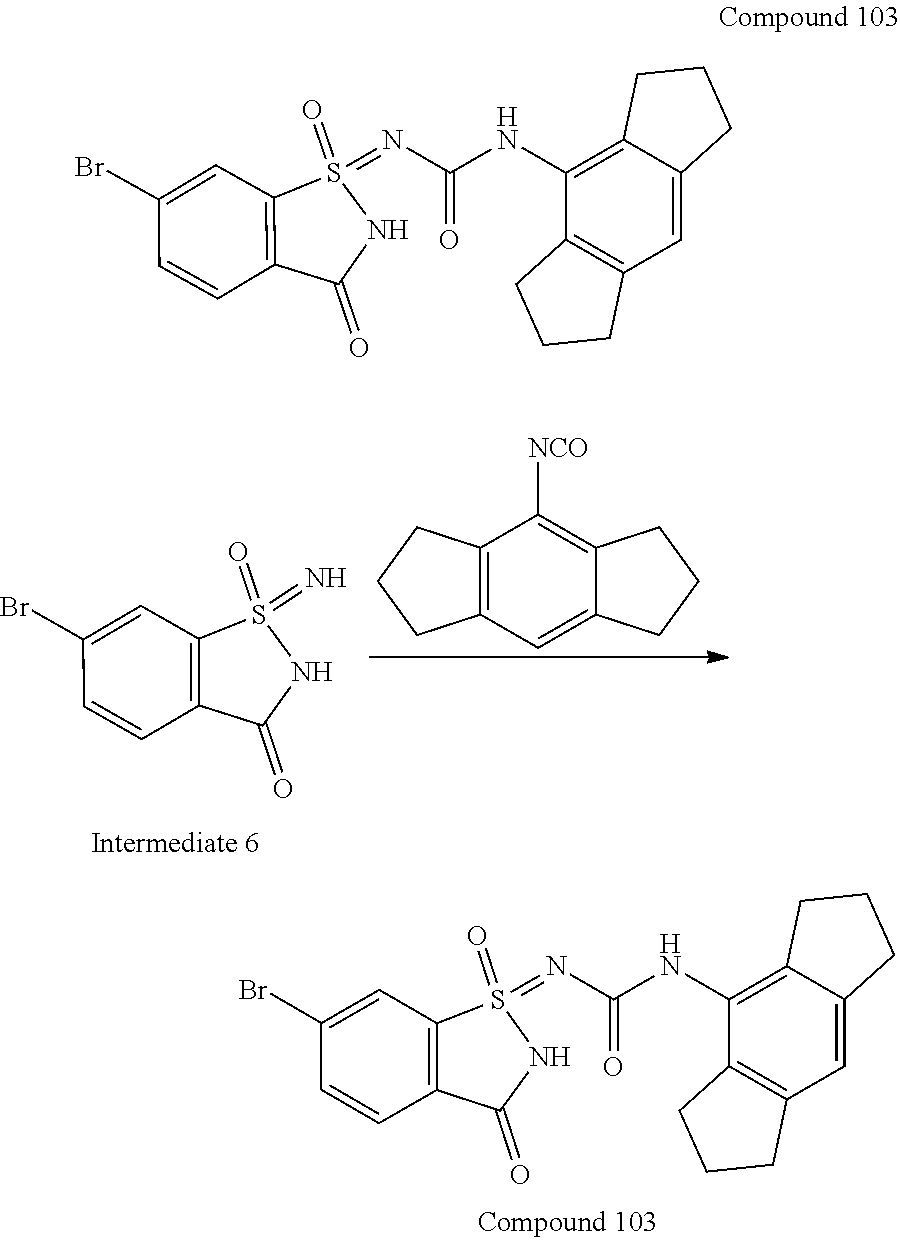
C12=CC3=C(C([NCO])=C1CCC2)CCC3.N=S1(=O)C2=C(C(=O)N1)C=CC(Br)=C2.N(C(NC1=C2C(=CC3=C1CCC3)CCC2)=O)=S1(=O)C2=C(C(=O)N1)C=CC(Br)=C2.N(C(NC1=C2C(=CC3=C1CCC3)CCC2)=O)=S1(=O)C2=C(C(=O)N1)C=CC(Br)=C2
